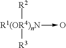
[R1(OR4)nN](->O)([R2])[R3]
